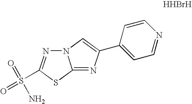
N12N=C(S(=O)(=O)N)SC1=NC(C1=CC=NC=C1)=C2.[HHBrH]
